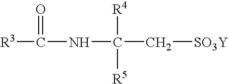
[R3]C(NC(C[SO3Y])([R4])[R5])=O
